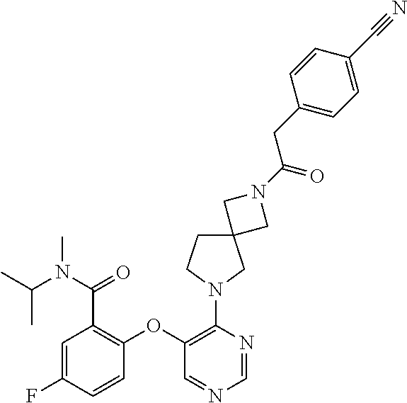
C1(OC2=C(C(N(C(C)C)C)=O)C=C(F)C=C2)=C(N2CCC3(C2)CN(C(=O)CC2=CC=C(C#N)C=C2)C3)N=CN=C1
